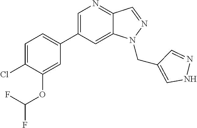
C1=C(C2=CC=C(Cl)C(OC(F)F)=C2)C=C2C(=N1)C=NN2CC1=CNN=C1
